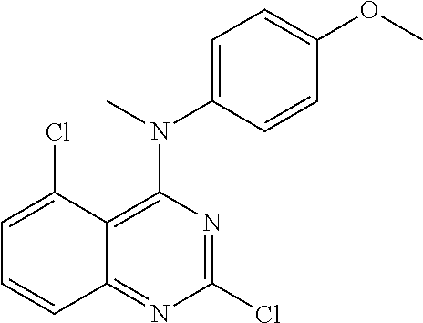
C1=C(N(C)C2=C3C(=NC(Cl)=N2)C=CC=C3Cl)C=CC(OC)=C1
